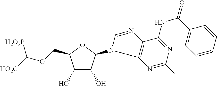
C1(O)C(O)C(N2C=NC3=C2N=C(I)N=C3NC(C2=CC=CC=C2)=O)OC1COC([HO2C])[H2O3P]
